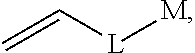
C=C[L][M]
